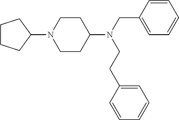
C1CC(N(CC2=CC=CC=C2)CCC2=CC=CC=C2)CCN1C1CCCC1
